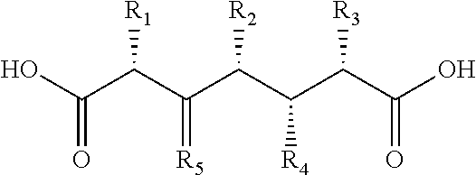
C(C(C(C(C(C(C(O)=O)[R3])[R4])[R2])=[R5])[R1])(O)=O
